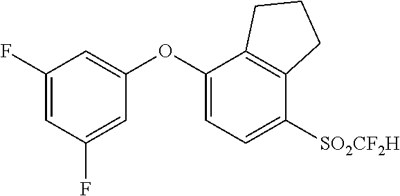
C1(OC2=CC=C([SO2CF2H])C3=C2CCC3)=CC(F)=CC(F)=C1
